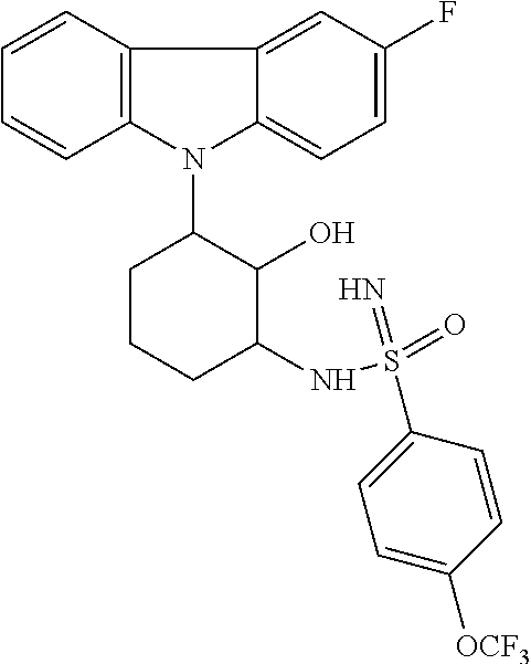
N1(C2CCCC(NS(=O)(=N)C3=CC=C([OCF3])C=C3)C2O)C2=C(C3=CC(F)=CC=C13)C=CC=C2
